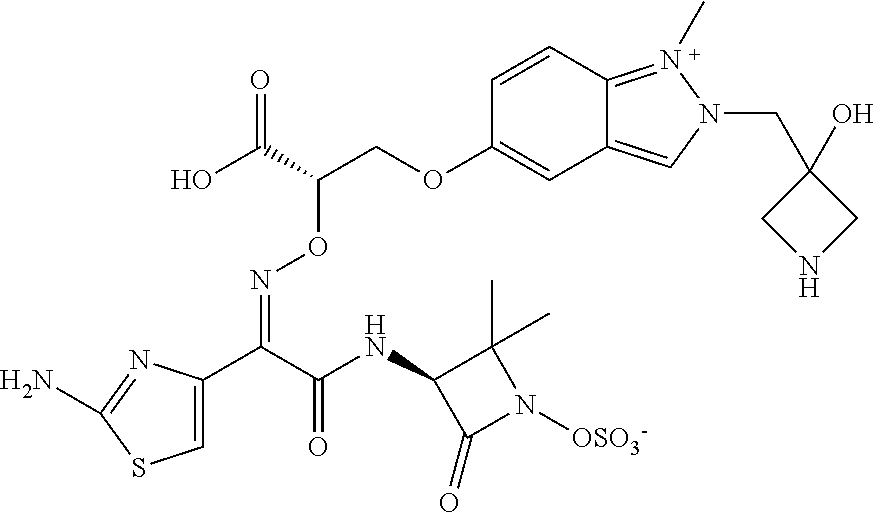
C1=C(C(C(NC2C(=O)N([OSO3-])C2(C)C)=O)=NOC(COC2=CC3=CN(CC4(O)CNC4)N(C)=C3C=C2)C(O)=O)N=C(N)S1
